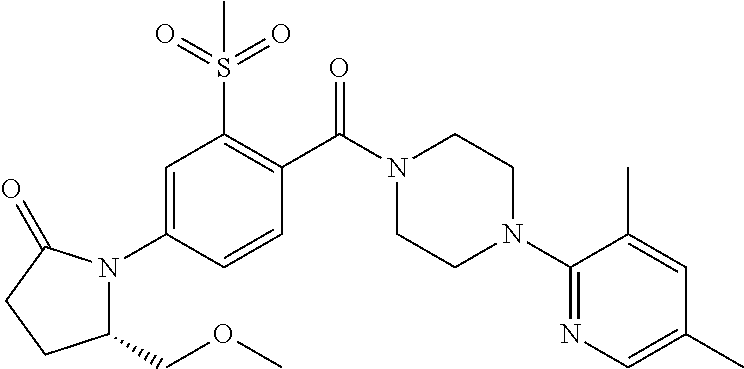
C1=C(N2C(COC)CCC2=O)C=CC(C(N2CCN(C3=NC=C(C)C=C3C)CC2)=O)=C1S(=O)(=O)C
